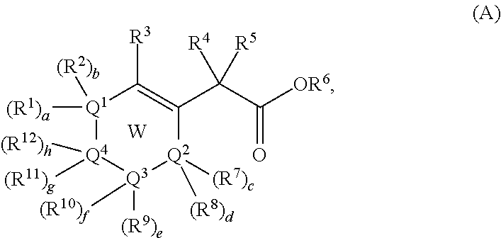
[Q1]1([(R1)a])([(R2)b])[Q4]([(R12)h])([(R11)g])[Q3]([(R10)f])([(R9)e])[Q2]([(R8)d])([(R7)c])C(C(C([OR6])=O)([R4])[R5])=C1[R3].[W]
